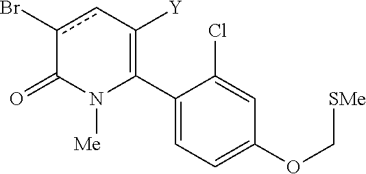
C1(C2=C([Y])cc(Br)C(=O)N2[Me])=CC=C(OC[SMe])C=C1Cl
